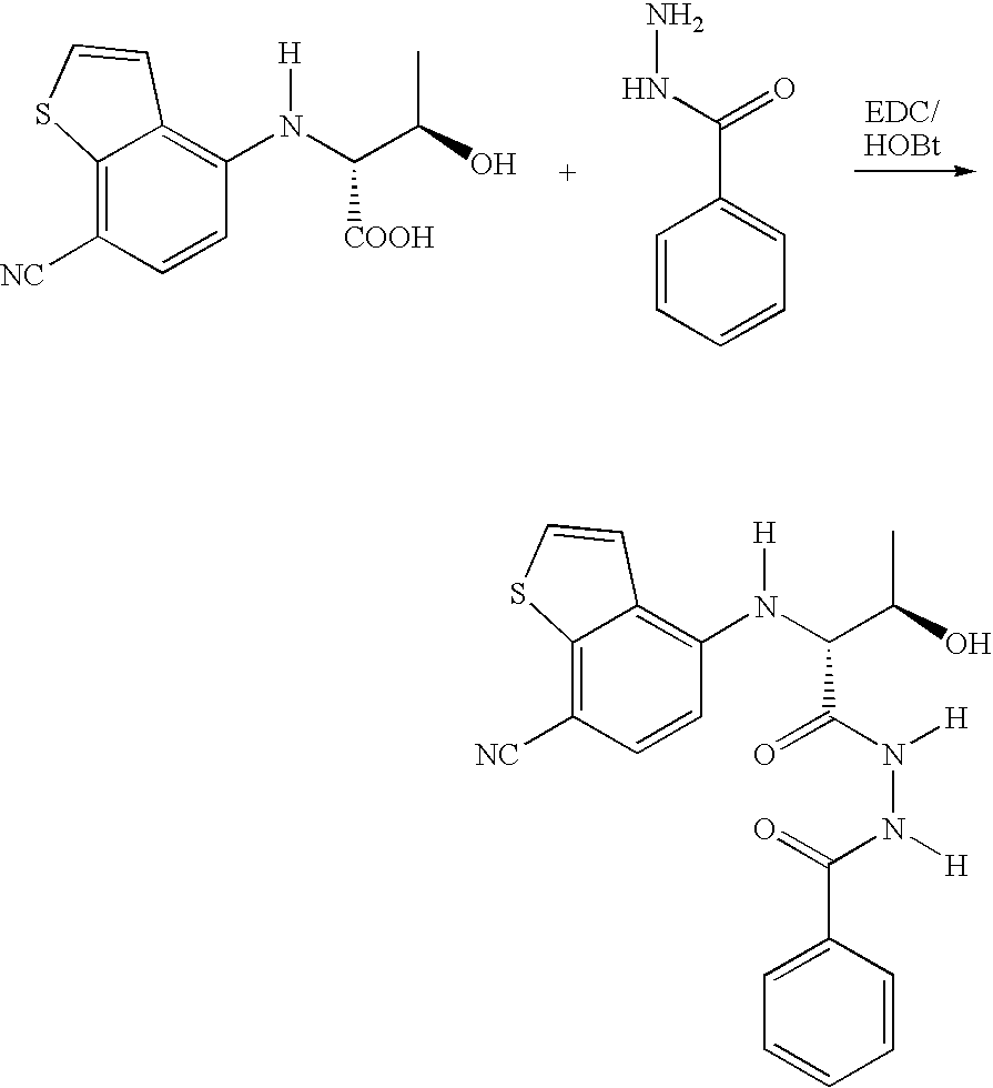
C12=C([NC])C=CC(N(C(C(O)C)[COOH])[H])=C1C=CS2.C1=CC=CC=C1C(NN)=O.C12=C([NC])C=CC(N(C(C(O)C)C(N([H])N([H])C(=O)C3=CC=CC=C3)=O)[H])=C1C=CS2
